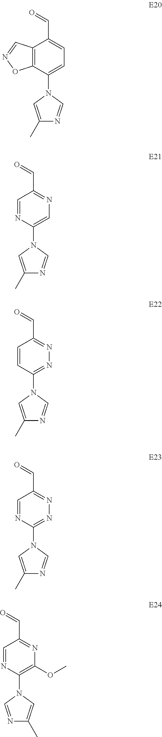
C12=C(C(N3C=C(C)N=C3)=CC=C1C=O)ON=C2.C1=NC(N2C=C(C)N=C2)=CN=C1C=O.C1=CC(N2C=C(C)N=C2)=NN=C1C=O.C1=NC(N2C=C(C)N=C2)=NN=C1C=O.C1=NC(N2C=NC(C)=C2)=C(OC)N=C1C=O
